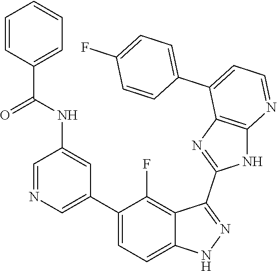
C1=NC=C(C2=CC=C3C(=C2F)C(C2=NC4=C(N2)N=CC=C4C2=CC=C(F)C=C2)=NN3)C=C1NC(C1=CC=CC=C1)=O
